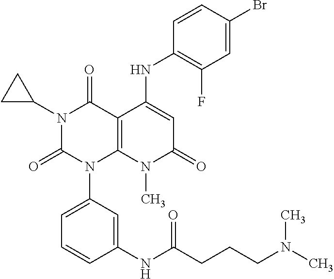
N1(C2CC2)C(=O)N(C2=CC=CC(NC(CCCN(C)C)=O)=C2)C2=C(C1=O)C(NC1=C(F)C=C(Br)C=C1)=CC(=O)N2C
